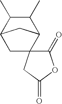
C1C2(C3C(C)C(C)C1C3)C(=O)OC(=O)C2
